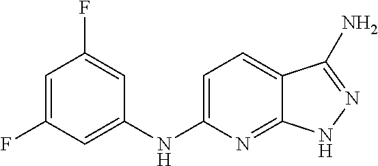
C1=C(F)C=C(NC2=CC=C3C(=N2)NN=C3N)C=C1F
